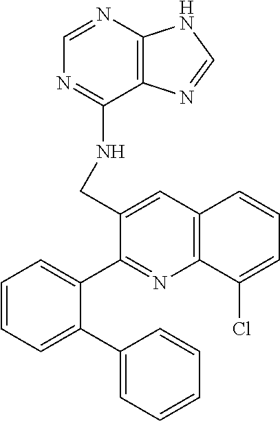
C1=NC2=C(C(NCC3=CC4=C(N=C3C3=CC=CC=C3C3=CC=CC=C3)C(Cl)=CC=C4)=N1)N=CN2
